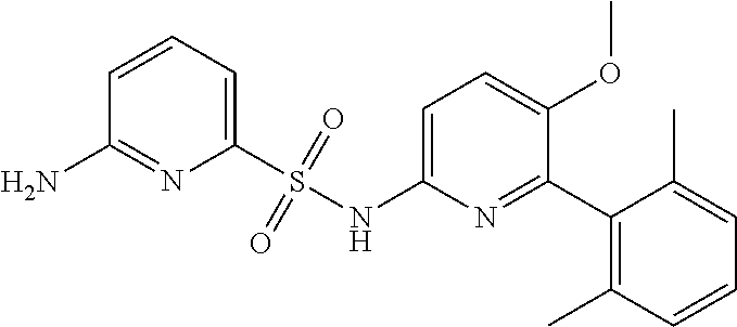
C1=C(NS(C2=CC=CC(N)=N2)(=O)=O)N=C(C2=C(C)C=CC=C2C)C(OC)=C1
